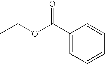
C1(C(OCC)=O)=CC=CC=C1
